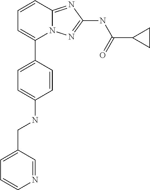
N(C1=CC=C(C2=CC=CC3=NC(NC(C4CC4)=O)=NN23)C=C1)CC1=CC=CN=C1
